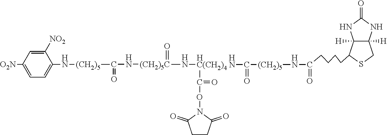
C12([H])C([H])(C(CCCCC(=O)N[(CH2)5]C(N[HC(CH2)4](N[(CH2)5C](NC([(CH2)5]NC3=CC=C([O2N])C=C3[NO2])=O)=O)C(ON3C(=O)CCC3=O)=O)=O)SC1)NC(=O)N2
